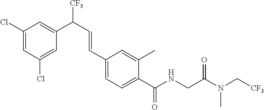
C1(Cl)=CC(Cl)=CC(C([CF3])C=CC2=CC=C(C(NCC(N(C[CF3])C)=O)=O)C(C)=C2)=C1
